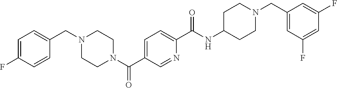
C1(CN2CCC(NC(C3=CC=C(C(N4CCN(CC5=CC=C(F)C=C5)CC4)=O)C=N3)=O)CC2)=CC(F)=CC(F)=C1
